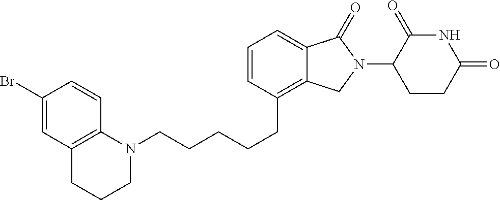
C12=C(C=C(Br)C=C1)CCCN2CCCCCC1=C2C(=CC=C1)C(=O)N(C1C(=O)NC(=O)CC1)C2
